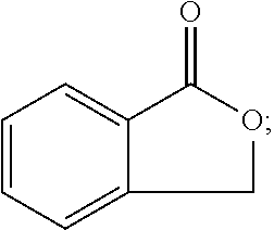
C1=CC=C2C(=C1)C(=O)OC2
